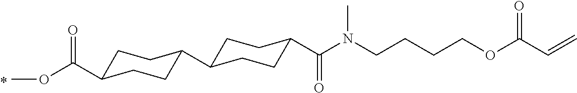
O=C(OC)C1CCC(C2CCC(C(N(CCCCOC(C=C)=O)C)=O)CC2)CC1
